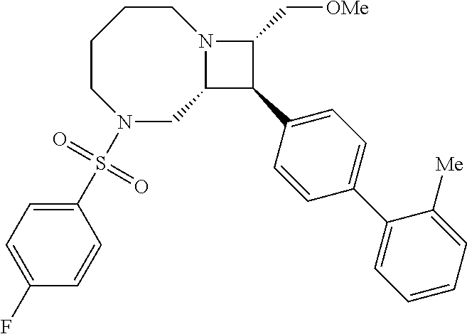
C1CCCN(S(C2=CC=C(F)C=C2)(=O)=O)CC2N1C(C[OMe])C2C1=CC=C(C2=CC=CC=C2[Me])C=C1
